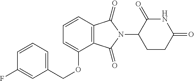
C1=CC=C(COC2=CC=CC3=C2C(=O)N(C2CCC(=O)NC2=O)C3=O)C=C1F
